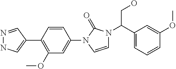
N1=CC(C2=C(OC)C=C(N3C=CN(C(C4=CC=CC(OC)=C4)CO)C3=O)C=C2)=CN1
